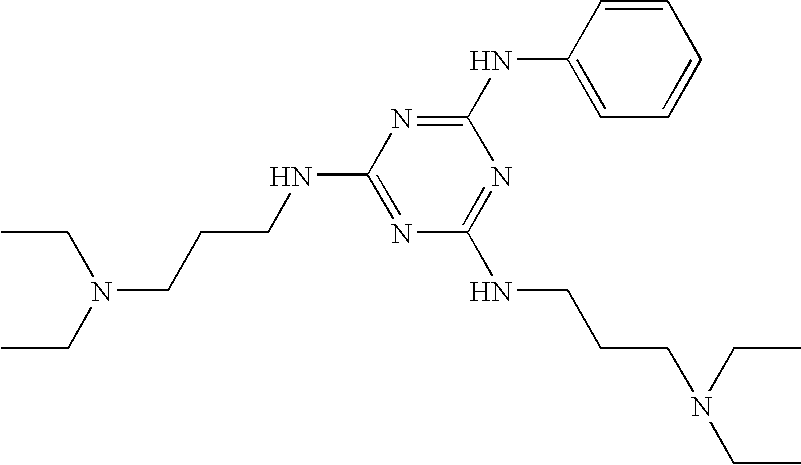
C1(NC2=NC(NCCCN(CC)CC)=NC(NCCCN(CC)CC)=N2)=CC=CC=C1
